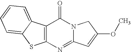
C12=C(N=C3N(C1=O)CC(OC)=C3)SC1=CC=CC=C21
